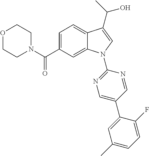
O1CCN(C(C2=CC=C3C(=C2)N(C2=NC=C(C4=CC(C)=CC=C4F)C=N2)C=C3C(C)O)=O)CC1
